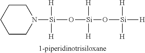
[Si](O[Si](O[Si]([H])([H])[H])([H])[H])([H])([H])N1CCCCC1
